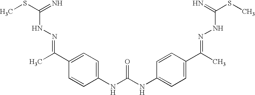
C1(NC(NC2=CC=C(C(=NNC(=N)SC)C)C=C2)=O)=CC=C(C(C)=NNC(SC)=N)C=C1
